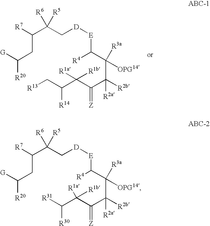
C(C(C[D][E]C(C([OPG14])([R3a])C([R2b])(C(C(C(C[R13])[R14])([R1a])[R1b])=[Z])[R2a])[R4])([R6])[R5])([R7])CC([R20])[G].C(C(C[D][E]C(C([OPG14])([R3a])C([R2b])(C(C(C([R31])[R30])([R1b])[R1a])=[Z])[R2a])[R4])([R6])[R5])([R7])CC([R20])[G]
